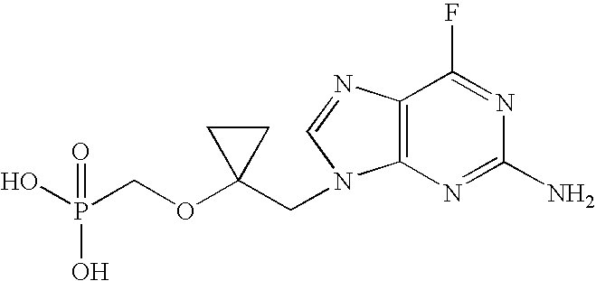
OP(COC1(CN2C3=C(C(F)=NC(N)=N3)N=C2)CC1)(O)=O
